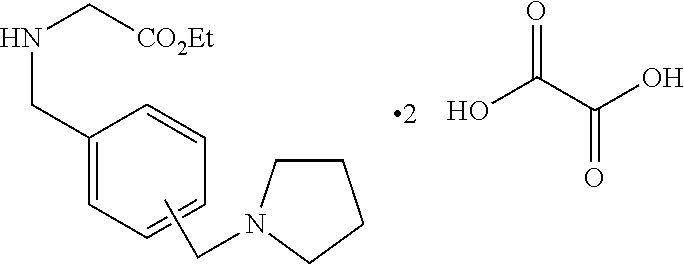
C1=CC(CNC[CO2Et])=CC=C1.OC(C(O)=O)=O.CCN1CCCC1
